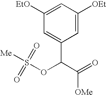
C1([EtO])=CC([OEt])=CC(C(C(=O)[OMe])OS(=O)(=O)[Me])=C1
